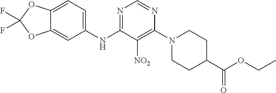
N1=C(NC2=CC=C3C(=C2)OC(F)(F)O3)C([NO2])=C(N2CCC(C(OCC)=O)CC2)N=C1
